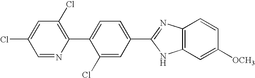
C1=NC(C2=CC=C(C3=NC4=C(C=C([OCH3])C=C4)N3)C=C2Cl)=C(Cl)C=C1Cl
